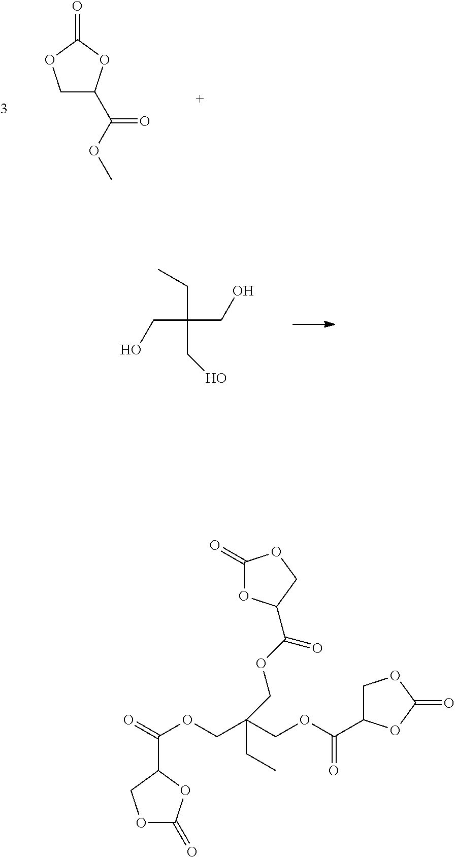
C1C(C(OC)=O)OC(=O)O1.C(C(CC)(CO)CO)O.C1(=O)OC(C(=O)OCC(CC)(COC(=O)C2COC(=O)O2)COC(=O)C2COC(=O)O2)CO1
